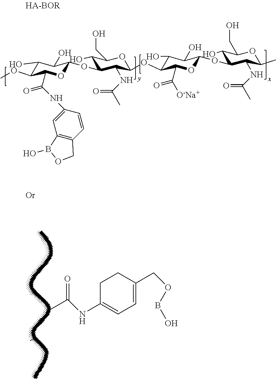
C1(O)C(OC)C(C(=O)NC2=CC3=C(C=C2)COB3O)OC(OC2C(O)C(CO)OC(OC3C(O)C(O)C(OC4C(O)C(CO)OC(C)C4NC(C)=O)OC3C(=O)[O-Na+])C2NC(=O)C)C1O.C1C(NC(C)=O)=CC=C(COBO)C1
